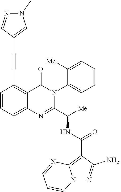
C1=CC=C2C(=C1C#CC1=CN(C)N=C1)C(=O)N(C1=CC=CC=C1[Me])C(C([Me])NC(C1=C3N(N=C1[NH2])C=CC=N3)=O)=N2
